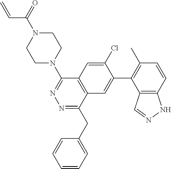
C1N(C2=NN=C(CC3=CC=CC=C3)C3=C2C=C(Cl)C(C2=C(C)C=CC4=C2C=NN4)=C3)CCN(C(=O)C=C)C1
